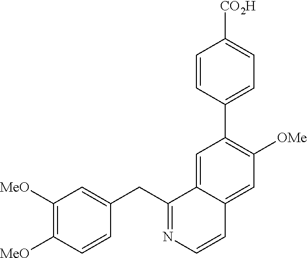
C1([MeO])=C([MeO])C=CC(CC2=NC=CC3=CC([OMe])=C(C4=CC=C([CO2H])C=C4)C=C23)=C1
